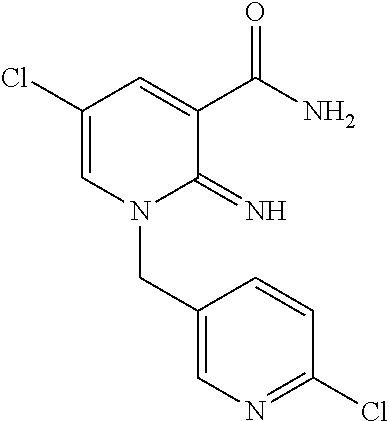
C1(Cl)=CN(CC2=CN=C(Cl)C=C2)C(=N)C(C(N)=O)=C1
